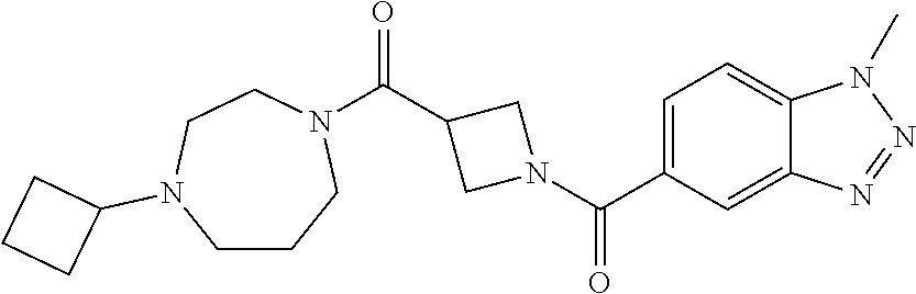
C(C1CN(C(=O)C2=CC=C3C(=C2)N=NN3C)C1)(=O)N1CCN(C2CCC2)CCC1
